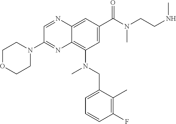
C1OCCN(C2=NC3=C(N(CC4=CC=CC(F)=C4C)C)C=C(C(N(C)CCNC)=O)C=C3N=C2)C1
